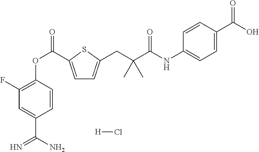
C1(F)=C(OC(=O)C2=CC=C(CC(C(=O)NC3=CC=C(C(=O)O)C=C3)(C)C)S2)C=CC(C(N)=N)=C1.[H]Cl
